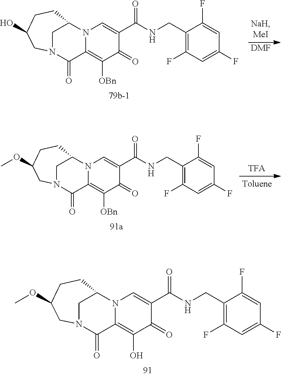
C12CCC(O)CN(C1)C(=O)C1=C([OBn])C(=O)C(C(NCC3=C(F)C=C(F)C=C3F)=O)=CN21.[DMF].C12CCC(OC)CN(C1)C(=O)C1=C([OBn])C(=O)C(C(NCC3=C(F)C=C(F)C=C3F)=O)=CN21.C12CCC(OC)CN(C1)C(=O)C1=C(O)C(=O)C(C(NCC3=C(F)C=C(F)C=C3F)=O)=CN21
